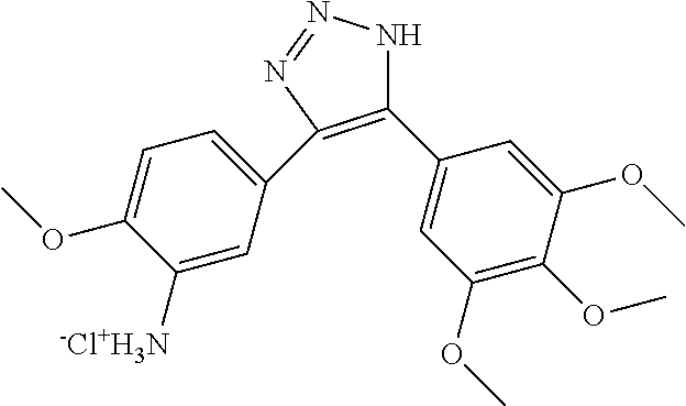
C1(C2=CC(OC)=C(OC)C(OC)=C2)=C(C2=CC=C(OC)C([-Cl+H3N])=C2)N=NN1
